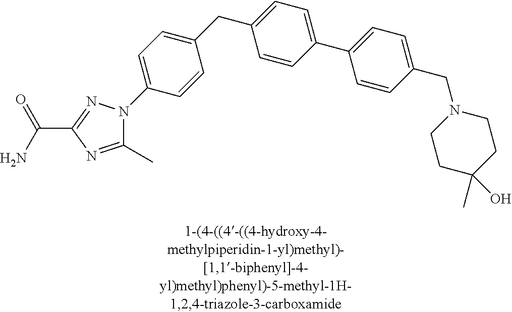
C1(CC2=CC=C(C3=CC=C(CN4CCC(C)(O)CC4)C=C3)C=C2)=CC=C(N2C(C)=NC(C(N)=O)=N2)C=C1
